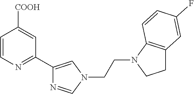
C1=CN=C(C2=CN(CCN3C4=C(CC3)C=C(F)C=C4)C=N2)C=C1[COOH]
